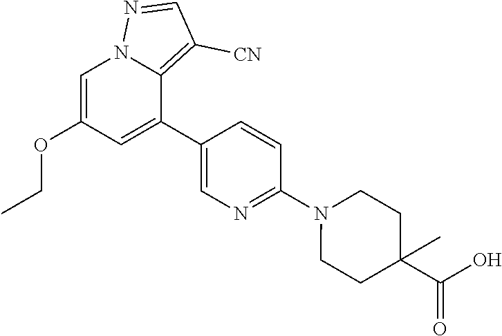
C1(C2=CC(OCC)=CN3C2=C([CN])C=N3)=CN=C(N2CCC(C(O)=O)(C)CC2)C=C1
